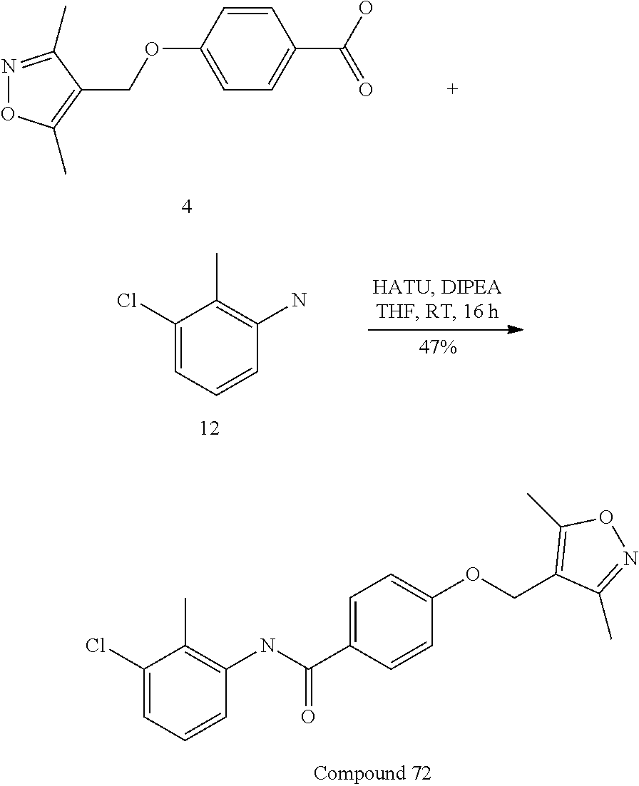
C1=CC(OCC2=C(C)ON=C2C)=CC=C1C(O)=O.C1(Cl)=CC=CC(NC(C2=CC=C(OCC3=C(C)ON=C3C)C=C2)=O)=C1C.C1(Cl)=CC=CC(N)=C1C
